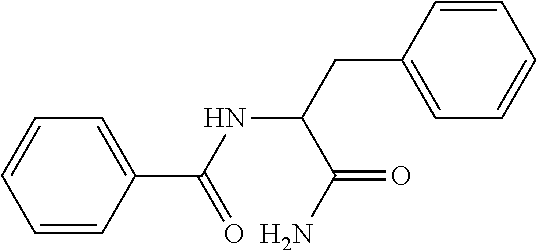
C(NC(=O)C1=CC=CC=C1)(C(N)=O)CC1=CC=CC=C1
